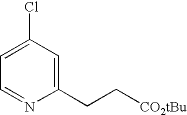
C1=C(Cl)C=C(CC[CO2tBu])N=C1
